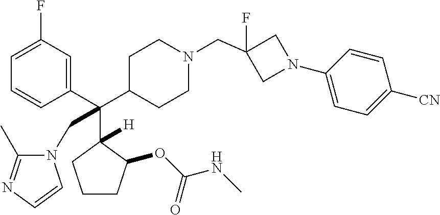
C1=C(F)C=C(C(C2CCN(CC3(F)CN(C4=CC=C([CN])C=C4)C3)CC2)(C2([H])C(OC(NC)=O)CCC2)CN2C(C)=NC=C2)C=C1
